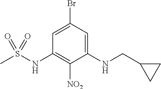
C1(NCC2CC2)=CC(Br)=CC(NS(C)(=O)=O)=C1[NO2]
